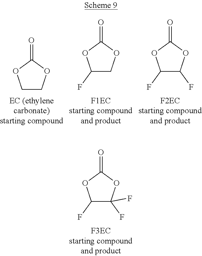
C1(F)C(F)(F)OC(=O)O1.C1COC(=O)O1.C1(F)COC(=O)O1.C1(F)C(F)OC(=O)O1
